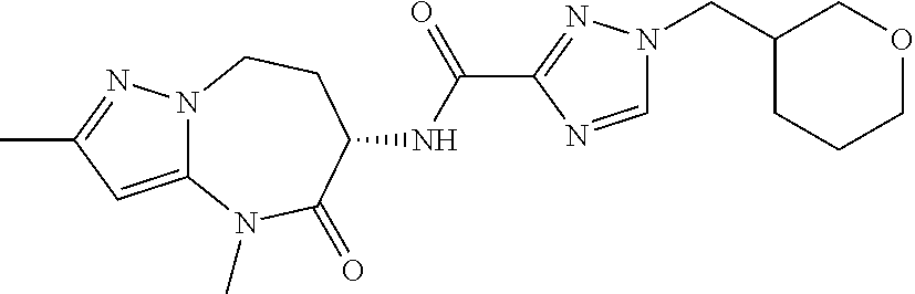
C12=CC(C)=NN1CCC(NC(=O)C1=NN(CC3CCCOC3)C=N1)C(=O)N2C
